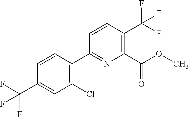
C1(Cl)=C(C2=NC(C(OC)=O)=C(C(F)(F)F)C=C2)C=CC(C(F)(F)F)=C1
